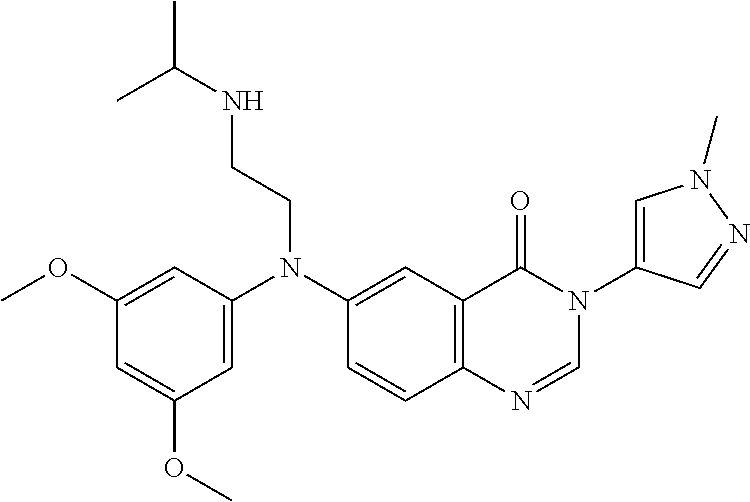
C1=C(N(C2=CC3=C(C=C2)N=CN(C2=CN(C)N=C2)C3=O)CCNC(C)C)C=C(OC)C=C1OC
